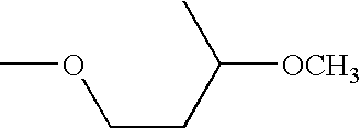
COCCC(C)[OCH3]
